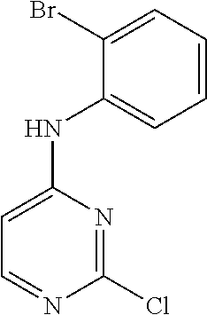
N1=C(Cl)N=CC=C1NC1=CC=CC=C1Br
